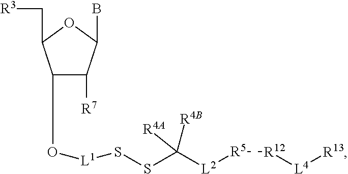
O1C(C[R3])C(O[L1]SSC([L2][R5][R12][L4][R13])([R4B])[R4A])C([R7])C1B
